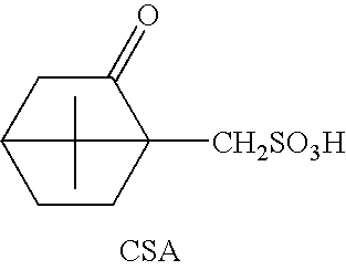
C1(=O)CC2CCC1([CH2SO3H])C2(C)C
